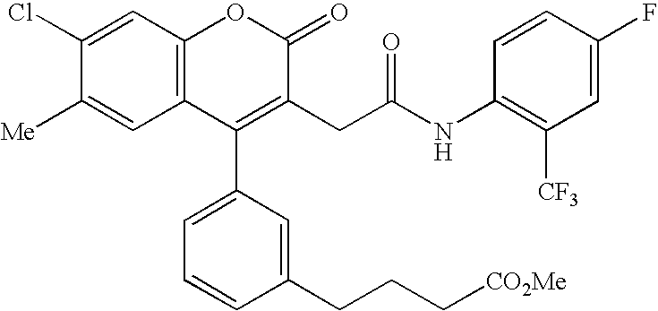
C12=C(C=C(Cl)C([Me])=C1)OC(=O)C(CC(NC1=C([CF3])C=C(F)C=C1)=O)=C2C1=CC=CC(CCC[CO2Me])=C1
